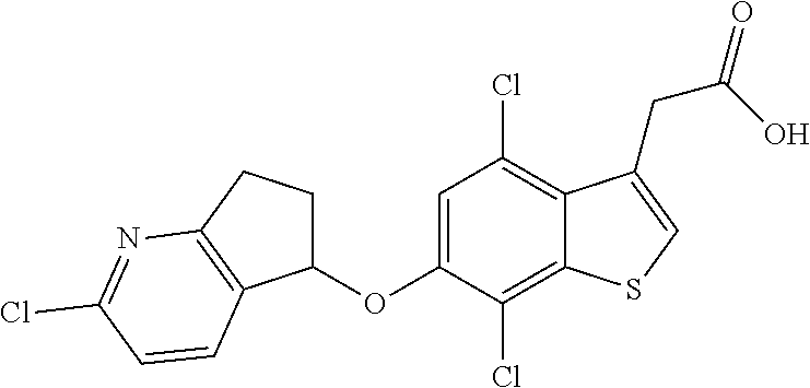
C1=C(OC2CCC3=C2C=CC(Cl)=N3)C(Cl)=C2C(=C1Cl)C(CC(=O)O)=CS2
